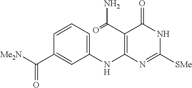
C1=CC=C(NC2=C(C(=O)N)C(=O)NC([SMe])=N2)C=C1C([Me2N])=O
